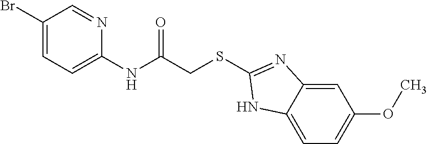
C1(Br)=CC=C(NC(CSC2=NC3=CC(OC)=CC=C3N2)=O)N=C1
